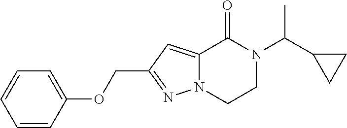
C1=CC(OCC2=NN3C(=C2)C(=O)N(C(C2CC2)C)CC3)=CC=C1
